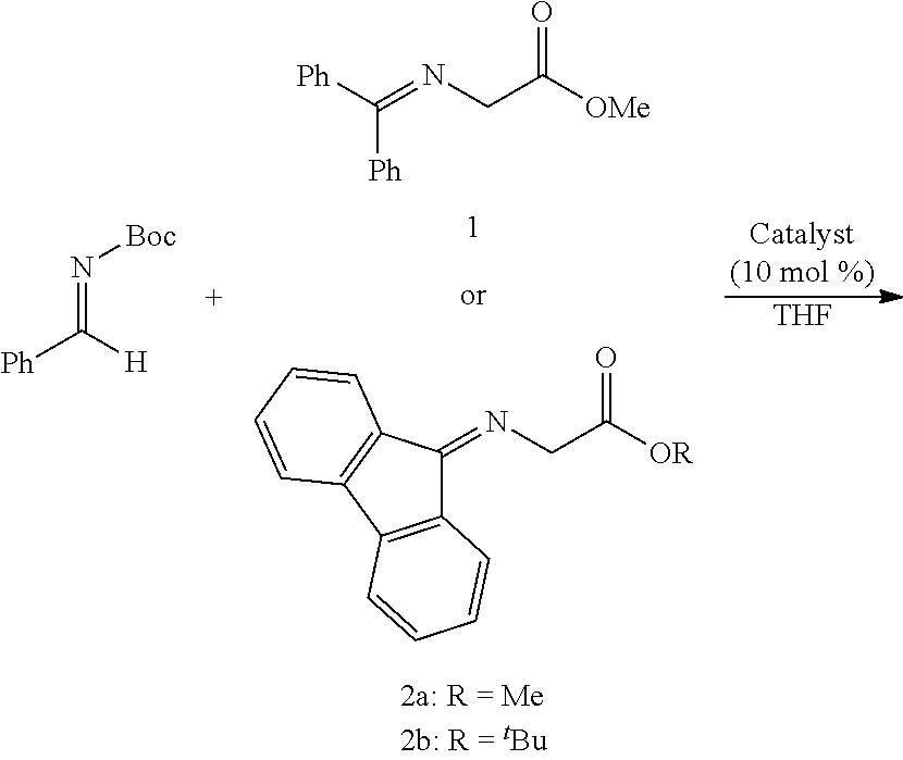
[Ph]C([H])=N[Boc].C12=C(C3=C(C1=NCC(=O)[OR])C=CC=C3)C=CC=C2.[Ph]C(=NCC([OMe])=O)[Ph].[THF]
